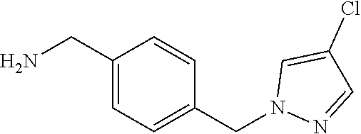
C1(CN)=CC=C(CN2N=CC(Cl)=C2)C=C1
